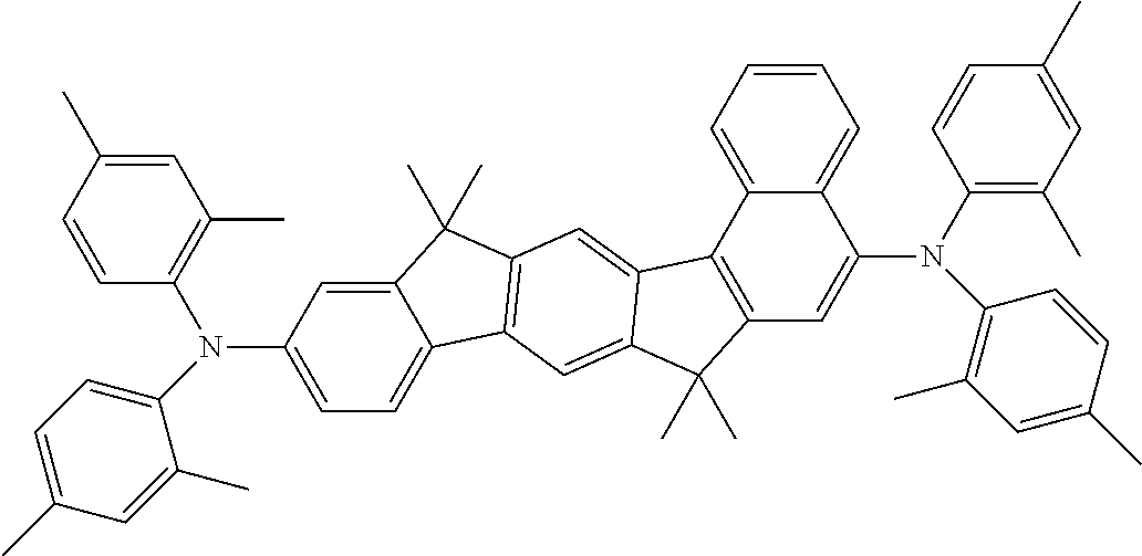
C12=CC(N(C3=C(C)C=C(C)C=C3)C3=CC=C(C)C=C3C)=CC=C1C1=C(C2(C)C)C=C2C(=C1)C(C)(C)C1=C2C2=CC=CC=C2C(N(C2=C(C)C=C(C)C=C2)C2=C(C)C=C(C)C=C2)=C1
